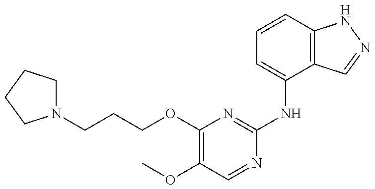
N1(CCCOC2=C(OC)C=NC(NC3=CC=CC4=C3C=NN4)=N2)CCCC1
